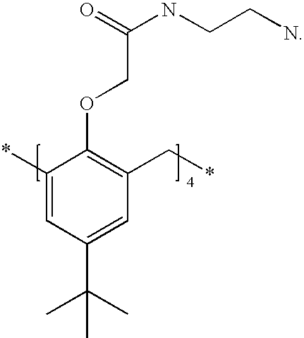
C1(*)=CC(C(C)(C)C)=CC(C*)=C1OCC(NCCN)=O
